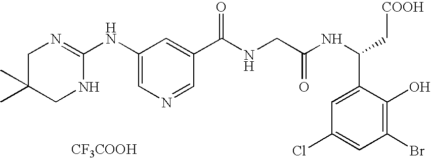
[CF3COOH].C1(NC2=NCC(C)(C)CN2)=CN=CC(C(=O)NCC(NC(C2=CC(Cl)=CC(Br)=C2O)C[COOH])=O)=C1
